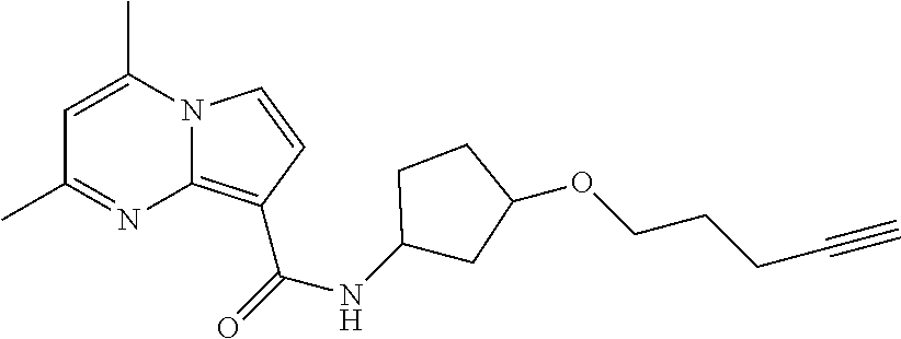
C1=C(C)N2C(=C(C(NC3CC(OCCCC#C)CC3)=O)C=C2)N=C1C
